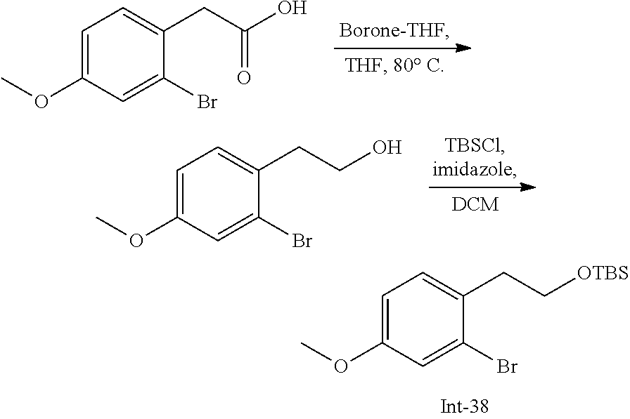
C1=C(OC)C=C(Br)C(CC(O)=O)=C1.C1=C(OC)C=C(Br)C(CCO)=C1.C1=C(OC)C=C(Br)C(CC[OTBS])=C1
